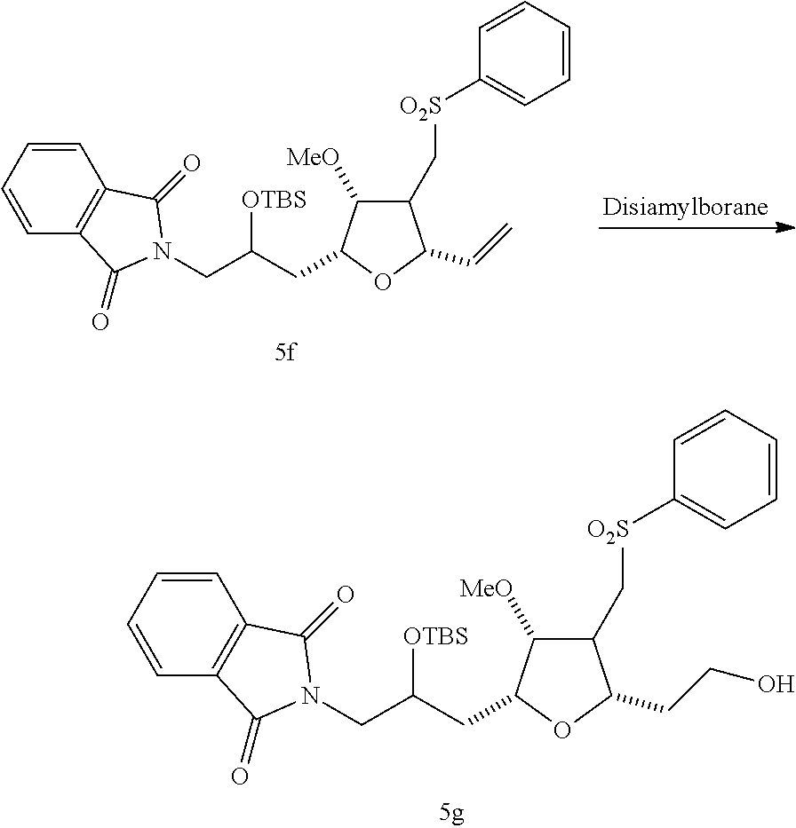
C1(C[O2S]C2=CC=CC=C2)C([MeO])C(CC([OTBS])CN2C(=O)C3=C(C2=O)C=CC=C3)OC1CCO.[Disiamylborane].C1(C[O2S]C2=CC=CC=C2)C([MeO])C(CC([OTBS])CN2C(=O)C3=C(C2=O)C=CC=C3)OC1C=C
